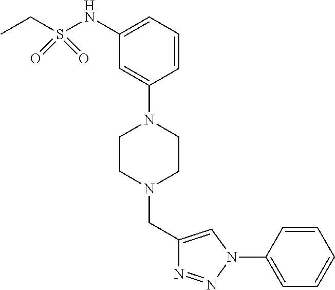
C1(NS(=O)(CC)=O)=CC=CC(N2CCN(CC3=CN(C4=CC=CC=C4)N=N3)CC2)=C1
